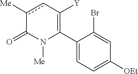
C1(C2=C([Y])cc([Me])C(=O)N2[Me])=CC=C([OEt])C=C1Br
